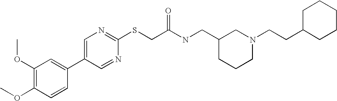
C1(OC)=C(OC)C=CC(C2=CN=C(SCC(NCC3CCCN(CCC4CCCCC4)C3)=O)N=C2)=C1
